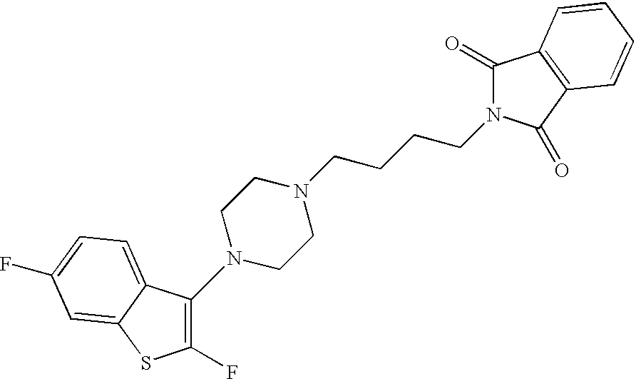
C1(F)=C(N2CCN(CCCCN3C(=O)C4=C(C3=O)C=CC=C4)CC2)C2=CC=C(F)C=C2S1
